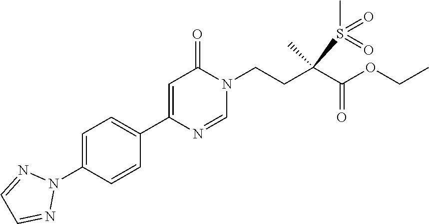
C1=C(N2N=CC=N2)C=CC(C2=CC(=O)N(CCC(C(OCC)=O)(S(C)(=O)=O)C)C=N2)=C1
